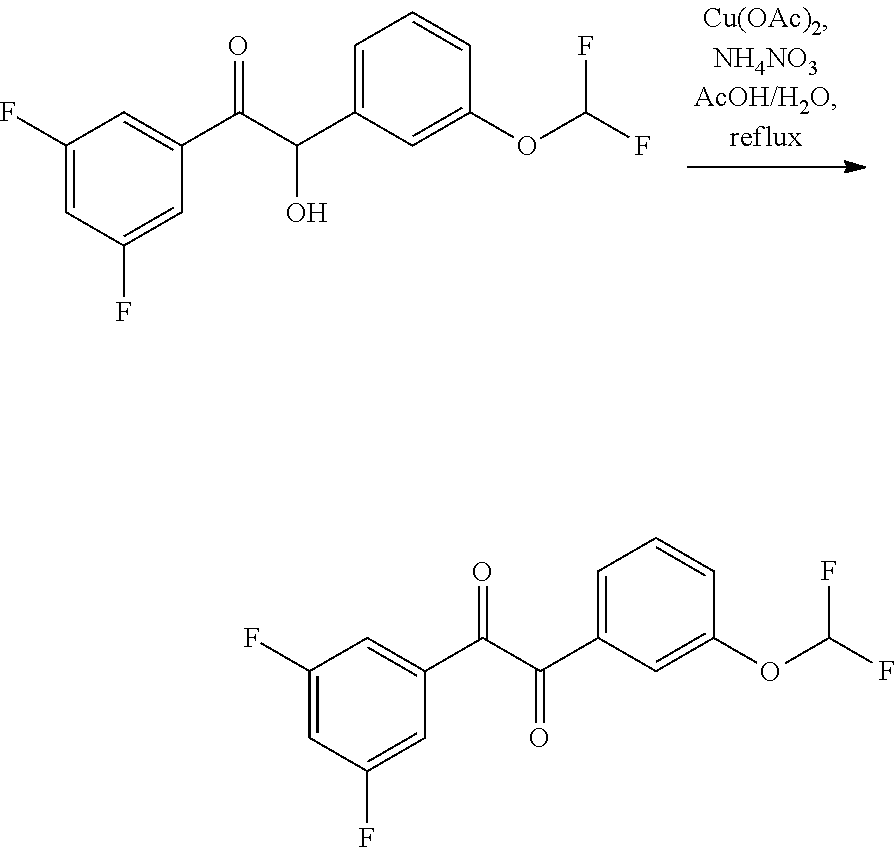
C1(F)=CC(F)=CC(C(C(C2=CC=CC(OC(F)F)=C2)O)=O)=C1.C1(F)=CC(F)=CC(C(C(C2=CC=CC(OC(F)F)=C2)=O)=O)=C1
